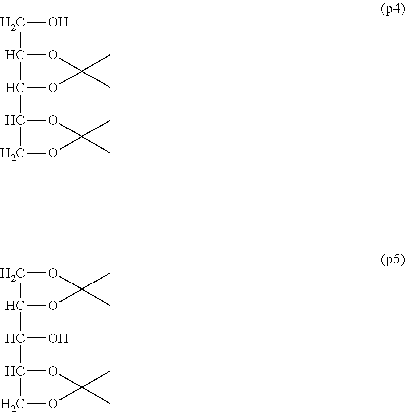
C(C1OC(C)(C)OC1C1OC(C)(C)OC1)O.C1C(C(O)C2OC(C)(C)OC2)OC(C)(C)O1
